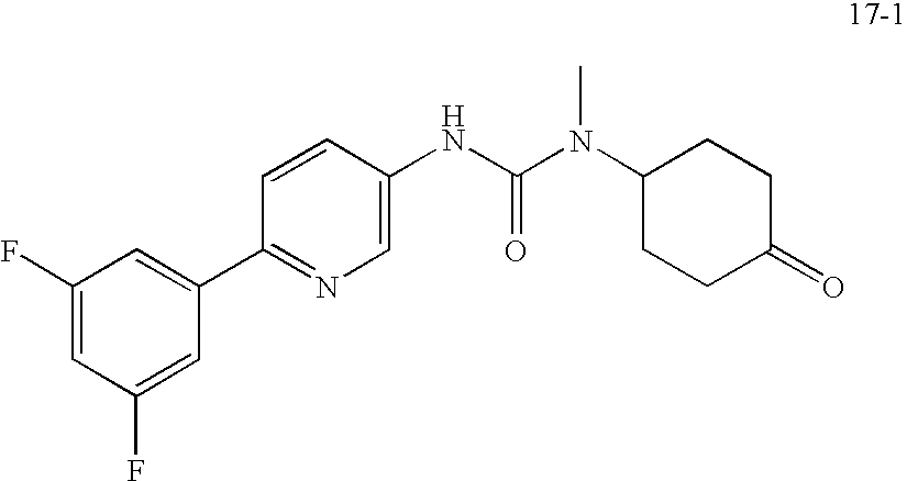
C1=C(F)C=C(C2=NC=C(NC(N(C3CCC(=O)CC3)C)=O)C=C2)C=C1F
